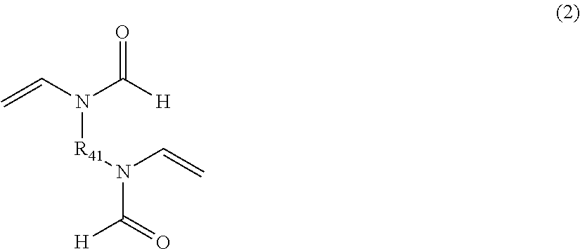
C=CN(C([H])=O)[R41]N(C(=O)[H])C=C
